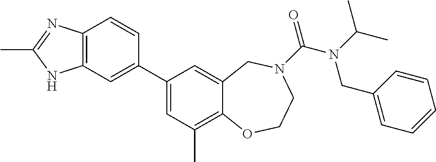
C12=C(C=C(C3=CC(C)=C4C(=C3)CN(C(=O)N(C(C)C)CC3=CC=CC=C3)CCO4)C=C1)NC(C)=N2
